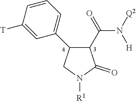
C1(C(=O)N([Q2])[H])C(C2=CC=CC([T])=C2)CN([R1])C1=O
